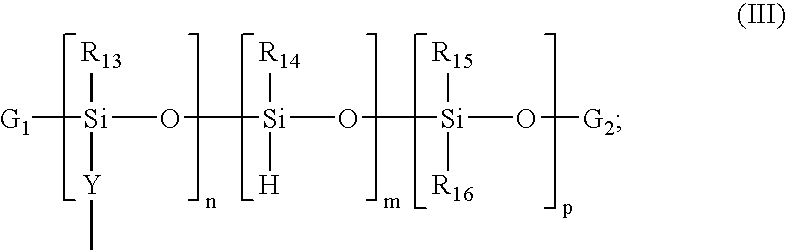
[Si](O[Si](O[Si](O[G2])([R16])[R15])([H])[R14])([G1])([Y]C)[R13]
